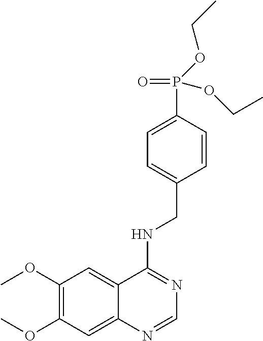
C1(OC)=C(OC)C=C2C(=C1)C(NCC1=CC=C(P(=O)(OCC)OCC)C=C1)=NC=N2
